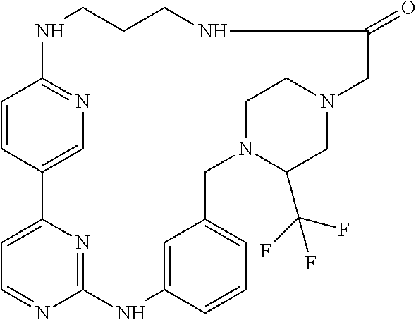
C1=CC2=CN=C1NCCCNC(=O)CN1CC(C(F)(F)F)N(CC3=CC=CC(=C3)NC3=NC2=CC=N3)CC1
